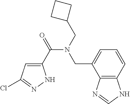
C1(C(=O)N(CC2CCC2)CC2=CC=CC3=C2N=CN3)=CC(Cl)=NN1
